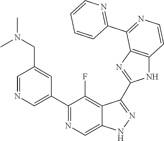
C1=NC=C(C2=NC=C3C(=C2F)C(C2=NC4=C(N2)C=CN=C4C2=NC=CC=C2)=NN3)C=C1CN(C)C
